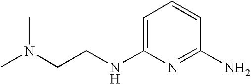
C1=C(NCCN(C)C)N=C(N)C=C1
